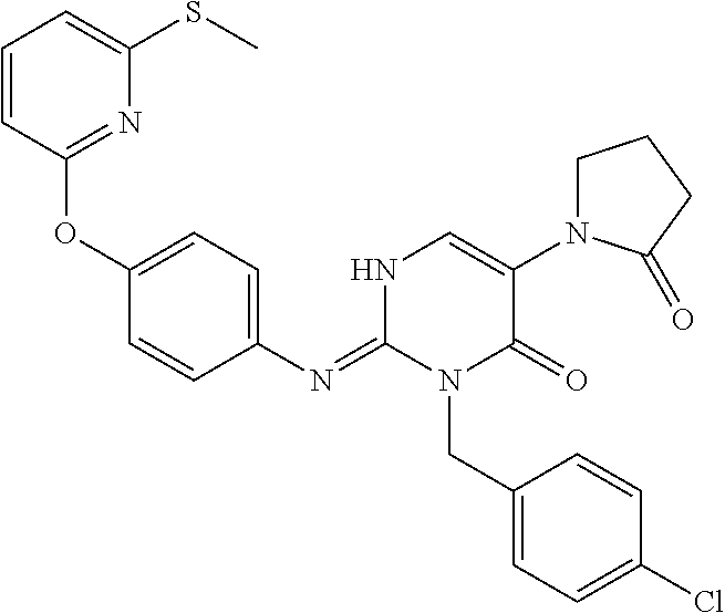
C1(OC2=NC(SC)=CC=C2)=CC=C(N=C2N(CC3=CC=C(Cl)C=C3)C(=O)C(N3CCCC3=O)=CN2)C=C1
